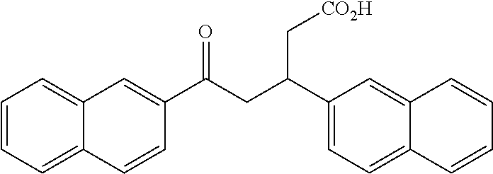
C1(C(CC(C2=CC3=CC=CC=C3C=C2)=O)C[CO2H])=CC=C2C(=C1)C=CC=C2
